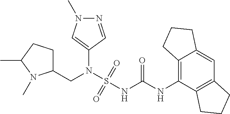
C1(N(S(NC(NC2=C3C(=CC4=C2CCC4)CCC3)=O)(=O)=O)CC2CCC(C)N2C)=CN(C)N=C1
